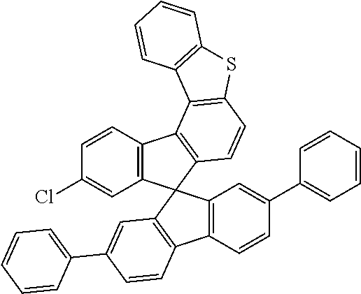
C12=C(C=CC(Cl)=C1)C1=C(C23C2=C(C4=C3C=C(C3=CC=CC=C3)C=C4)C=CC(C3=CC=CC=C3)=C2)C=CC2=C1C1=C(S2)C=CC=C1
